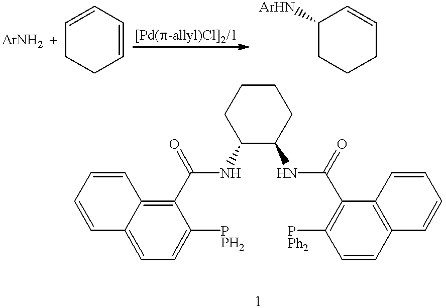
C1=CC=CCC1.C1([ArHN])CCCC=C1.C1=CC=CC2=C(C(NC3C(NC(C4=C([PPh2])C=CC5=C4C=CC=C5)=O)CCCC3)=O)C([PPH2])=CC=C12
